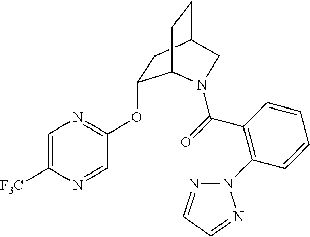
C1(OC2=NC=C([F3C])N=C2)CC2CCC1N(C(=O)C1=C(N3N=CC=N3)C=CC=C1)C2
